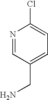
NCC1=CC=C(Cl)N=C1
